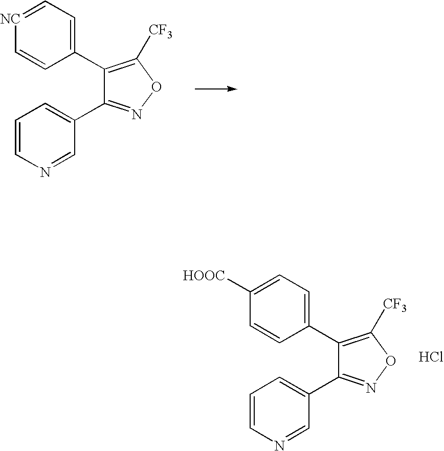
C1=[NC]C=CC(C2=C([CF3])ON=C2C2=CC=CN=C2)=C1.C1=C([HOOC])C=CC(C2=C([CF3])ON=C2C2=CC=CN=C2)=C1.Cl
